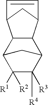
C12C(C3C([R4])([R3])C([R1])([R2])C1C3)C1CC2C=C1
